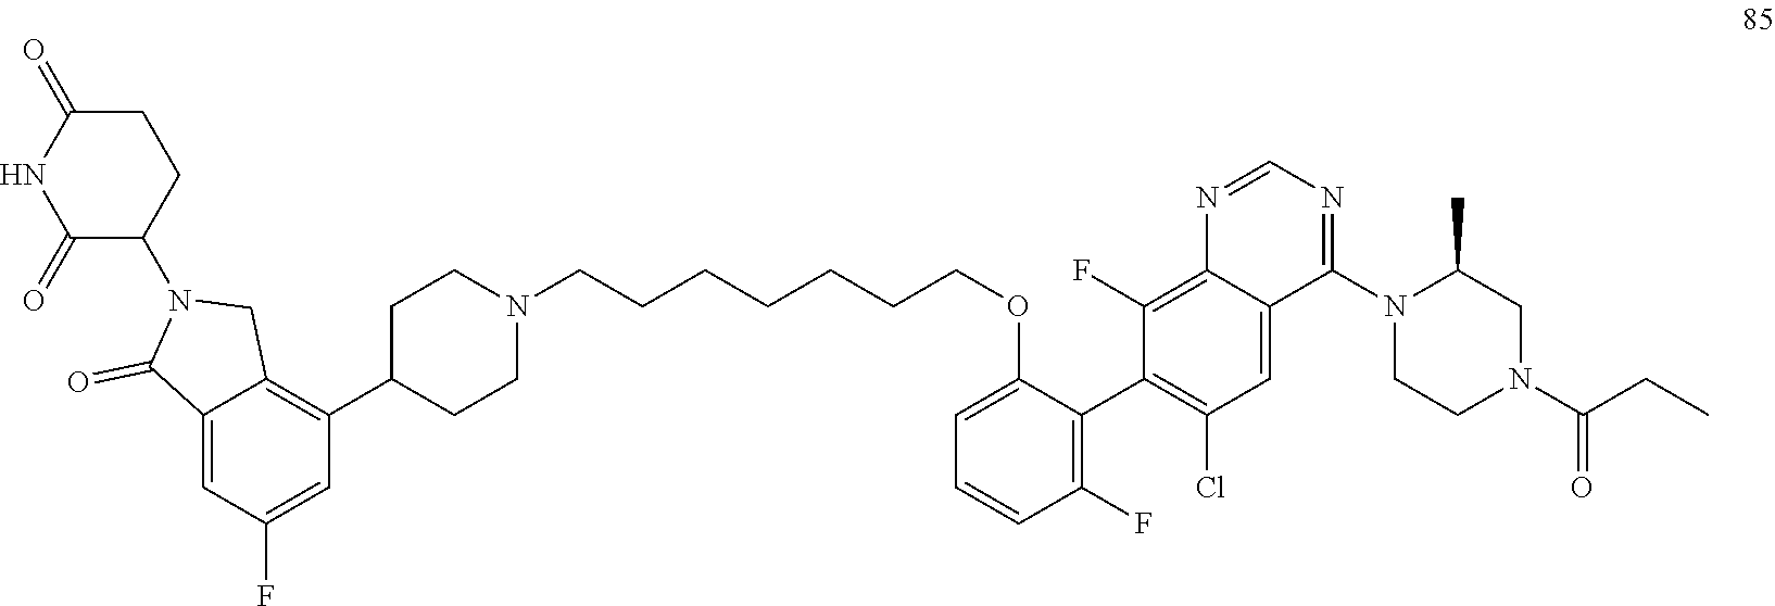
C1=C2C(=O)N(C3C(=O)NC(=O)CC3)CC2=C(C2CCN(CCCCCCCOC3=CC=CC(F)=C3C3=C(Cl)C=C4C(N5C(C)CN(C(=O)CC)CC5)=NC=NC4=C3F)CC2)C=C1F
